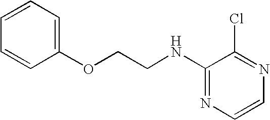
C1(NCCOC2=CC=CC=C2)=NC=CN=C1Cl
